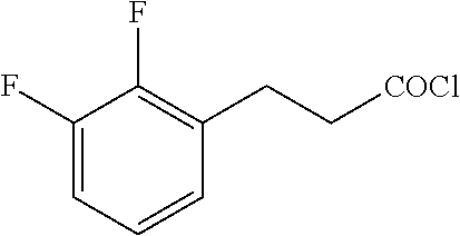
C1(F)=CC=CC(CC[COCl])=C1F
